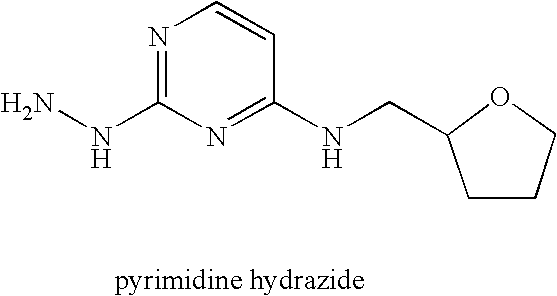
N1=C(NN)N=C(NCC2CCCO2)C=C1
